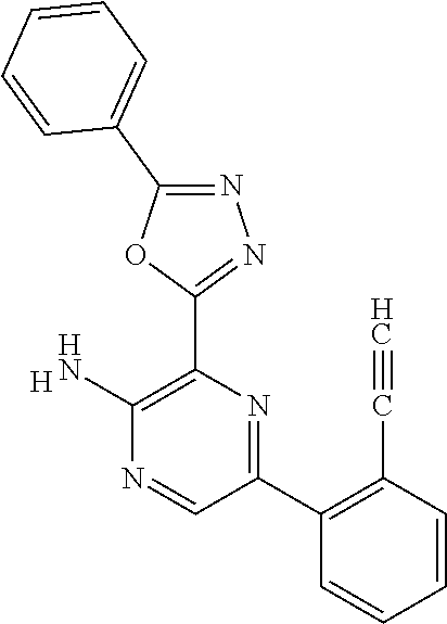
[H].C1(N)=C(C2=NN=C(C3=CC=CC=C3)O2)N=C(C2=C(C#C)C=CC=C2)C=N1
